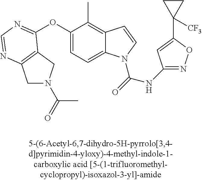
C1N(C(=O)C)CC2=C1N=CN=C2OC1=CC=C2C(=C1C)C=CN2C(=O)NC1=NOC(C2([CF3])CC2)=C1
